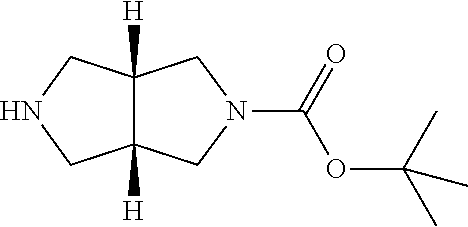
CC(OC(=O)N1CC2([H])C([H])(C1)CNC2)(C)C
